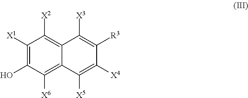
C1([X1])=C(O)C([X6])=C2C(=C1[X2])C([X3])=C([R3])C([X4])=C2[X5]
